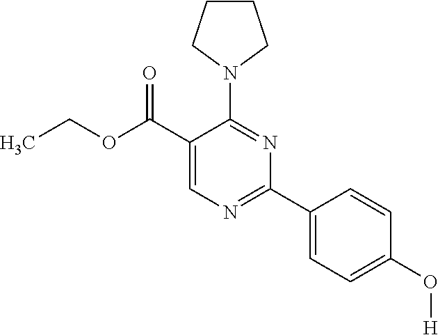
CCOC(C1=CN=C(C2=CC=C(O[H])C=C2)N=C1N1CCCC1)=O
